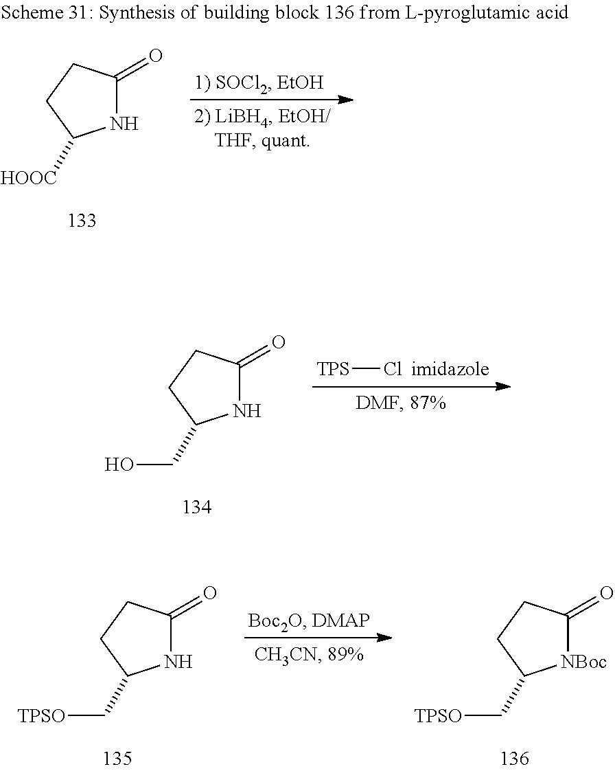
N1C(=O)CCC1[HOOC].[TPS]Cl.N1C(=O)CCC1CO.N1C(=O)CCC1C[TPSO].[NBoc]1C(=O)CCC1C[TPSO]
